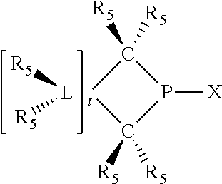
[L]([R5])[R5].P1([X])C([R5])([R5])[t]C1([R5])[R5]
